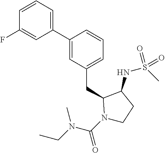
C1(C2=CC(CC3N(C(N(CC)C)=O)CCC3NS(C)(=O)=O)=CC=C2)=CC=CC(F)=C1
